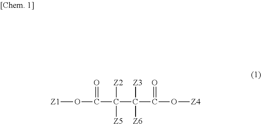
[Z1]OC(C(C([Z3])([Z6])C(O[Z4])=O)([Z2])[Z5])=O
